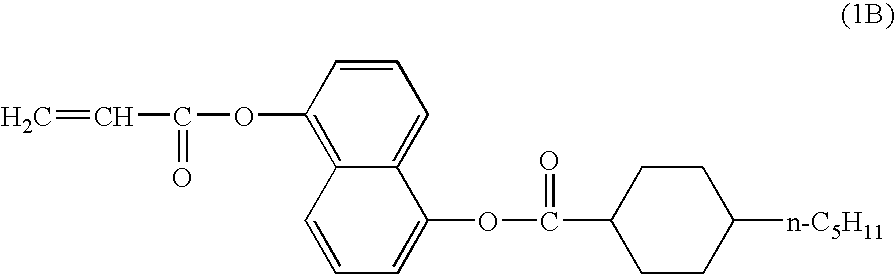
C=CC(=O)OC1=C2C(=CC=C1)C(OC(=O)C1CCC([n-C5H11])CC1)=CC=C2
